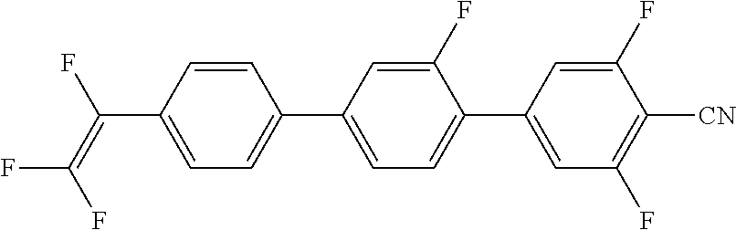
C1=CC(C(=C(F)F)F)=CC=C1C1=CC=C(C2=CC(F)=C([CN])C(F)=C2)C(F)=C1
